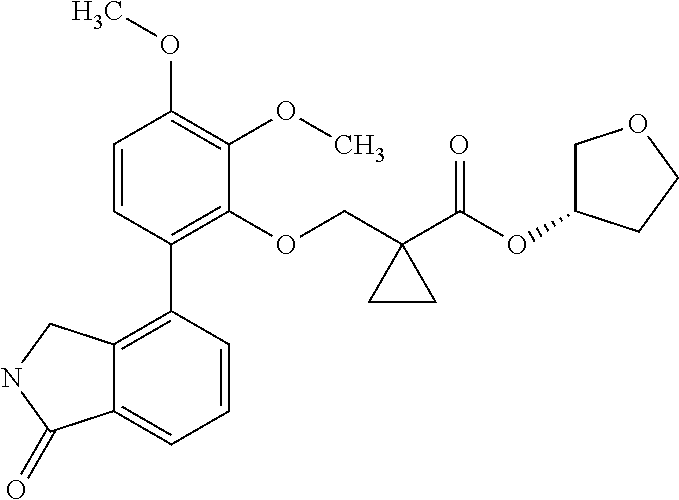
C1=CC(C2=C3C(=CC=C2)C(=O)NC3)=C(OCC2(C(OC3COCC3)=O)CC2)C(OC)=C1OC
